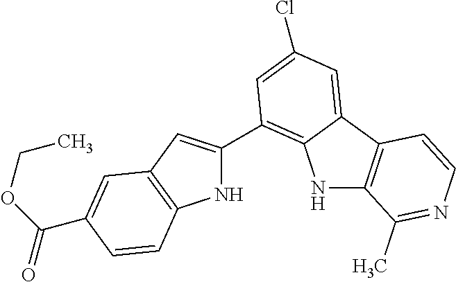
N1C2=C(C3=CC(Cl)=CC(C4=CC5=C(N4)C=CC(C(OCC)=O)=C5)=C13)C=CN=C2C
